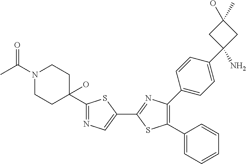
C1(O)(C)CC(C2=CC=C(C3=C(C4=CC=CC=C4)SC(C4=CN=C(C5(O)CCN(C(C)=O)CC5)S4)=N3)C=C2)(N)C1
